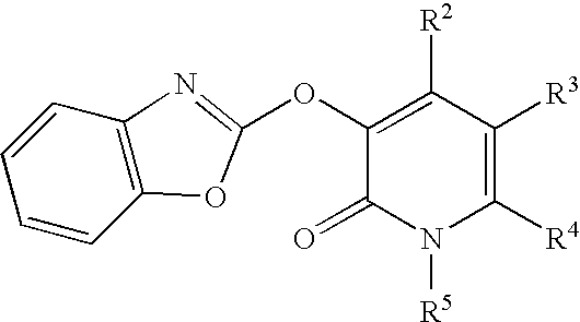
C1(OC2=NC3=C(C=CC=C3)O2)=C([R2])C([R3])=C([R4])N([R5])C1=O
